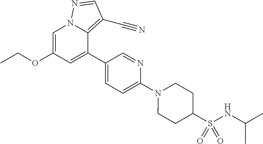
C1=C(OCC)C=C(C2=CC=C(N3CCC(S(NC(C)C)(=O)=O)CC3)N=C2)C2=C(C#N)C=NN12
